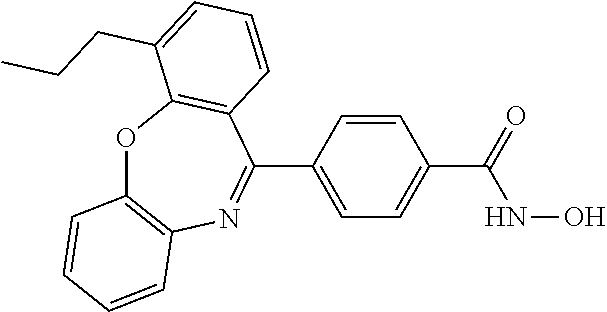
C1(C2=NC3=C(OC4=C2C=CC=C4CCC)C=CC=C3)=CC=C(C(NO)=O)C=C1
